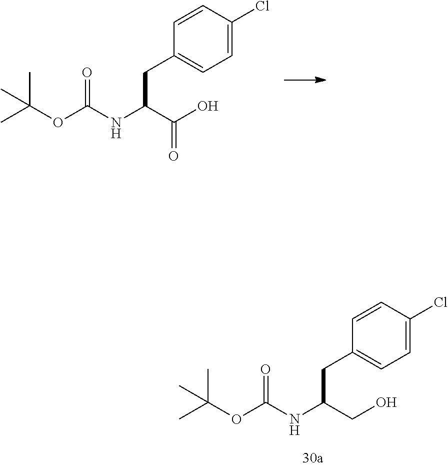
CC(OC(NC(C(O)=O)CC1=CC=C(Cl)C=C1)=O)(C)C.CC(OC(NC(CO)CC1=CC=C(Cl)C=C1)=O)(C)C
